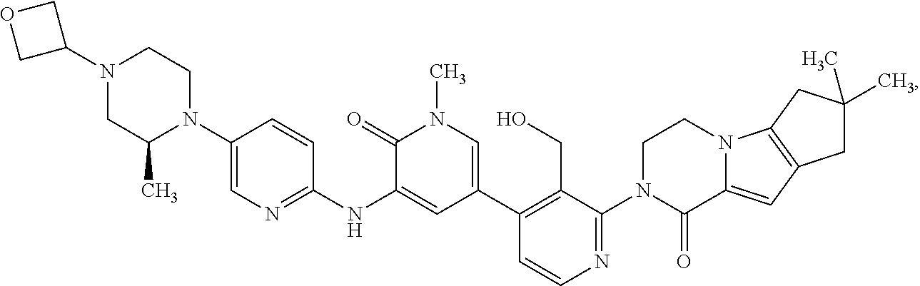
N1(C2COC2)CC(C)N(C2=CN=C(NC3=CC(C4=C(CO)C(N5C(=O)C6=CC7=C(N6CC5)CC(C)(C)C7)=NC=C4)=CN(C)C3=O)C=C2)CC1
